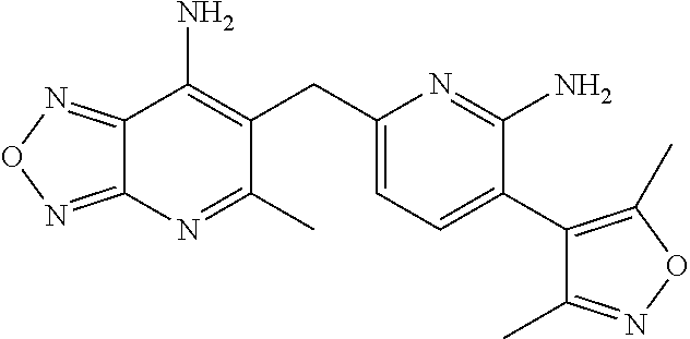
C12=NON=C1N=C(C)C(CC1=CC=C(C3=C(C)ON=C3C)C(N)=N1)=C2N
